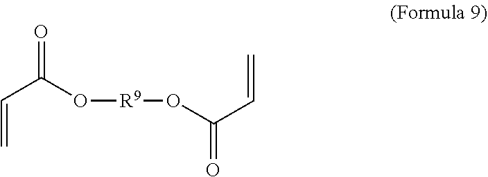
C=CC(=O)O[R9]OC(C=C)=O
